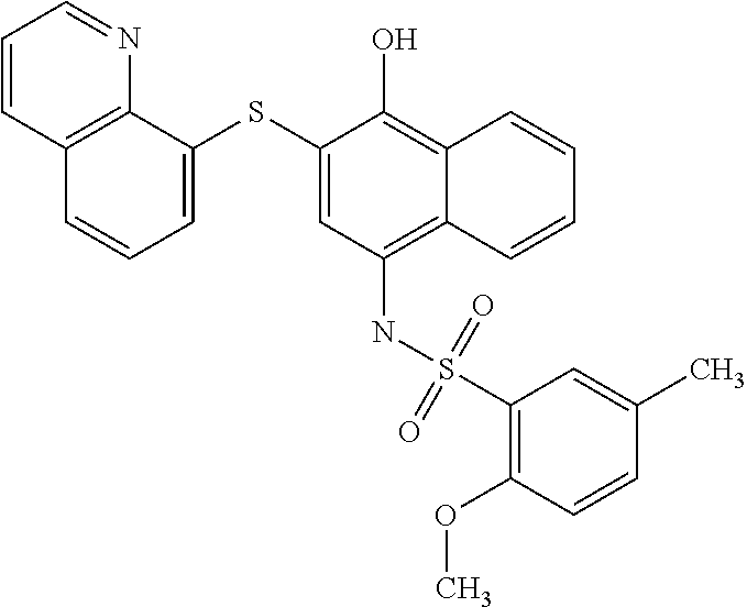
C1=C(SC2=CC=CC3=C2N=CC=C3)C(O)=C2C(=C1NS(C1=C(OC)C=CC(C)=C1)(=O)=O)C=CC=C2
